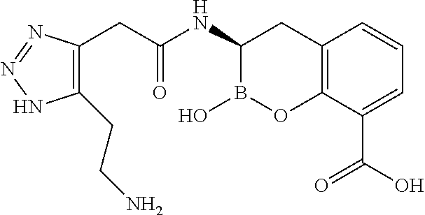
C1(CCN)=C(CC(NC2B(O)OC3=C(C2)C=CC=C3C(O)=O)=O)N=NN1
